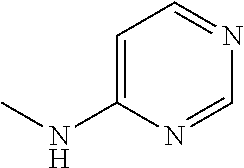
C1=C(NC)N=CN=C1
